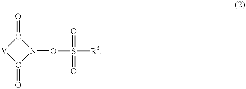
O(S([R3])(=O)=O)N1C(=O)[V]C1=O
